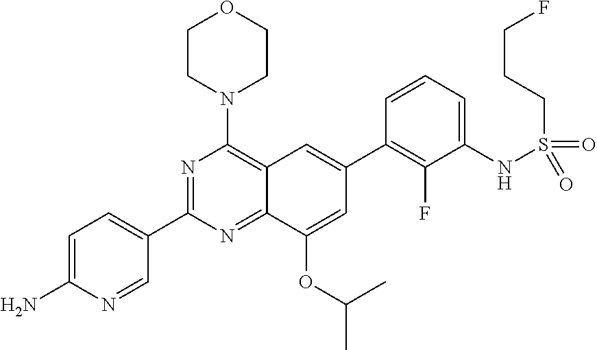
C12=NC(C3=CC=C(N)N=C3)=NC(N3CCOCC3)=C1C=C(C1=C(F)C(NS(CCCF)(=O)=O)=CC=C1)C=C2OC(C)C
